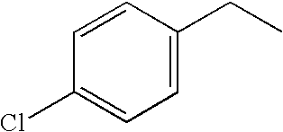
C1=C(CC)C=CC(Cl)=C1
